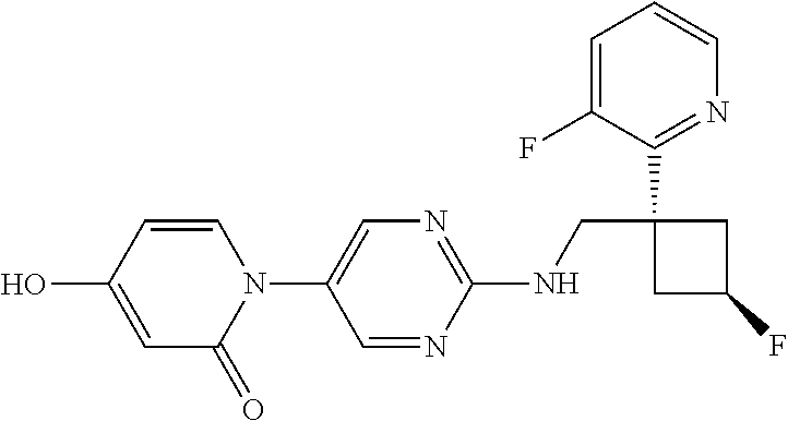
C1(NCC2(C3=NC=CC=C3F)CC(F)C2)=NC=C(N2C=CC(O)=CC2=O)C=N1
